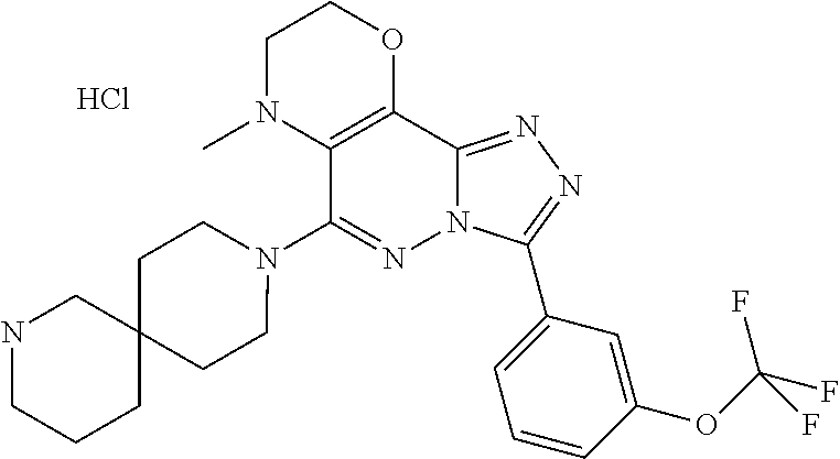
N1(C2=NN3C(=NN=C3C3=CC=CC(OC(F)(F)F)=C3)C3=C2N(C)CCO3)CCC2(CC1)CNCCC2.Cl
